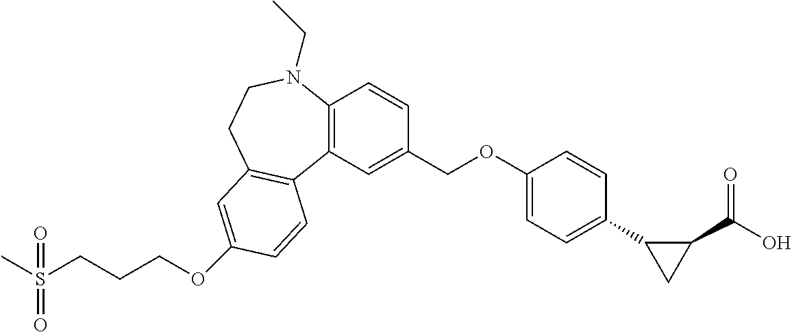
CS(CCCOC1=CC2=C(C3=C(C=CC(COC4=CC=C(C5CC5C(=O)O)C=C4)=C3)N(CC)CC2)C=C1)(=O)=O
